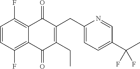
C1=CC(F)=C2C(=O)C(CC3=CC=C(C(C)(F)F)C=N3)=C(CC)C(=O)C2=C1F
